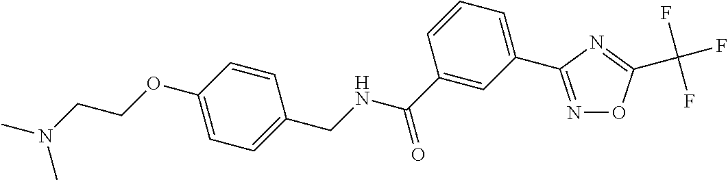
N1=C(C2=CC=CC(C(=O)NCC3=CC=C(OCCN(C)C)C=C3)=C2)N=C(C(F)(F)F)O1
